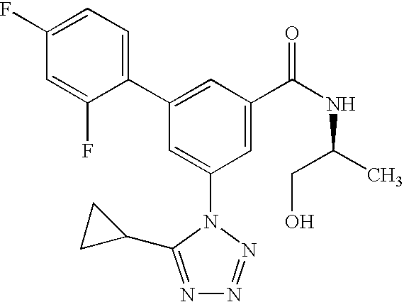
C1(C2=CC(C(NC(C)CO)=O)=CC(N3C(C4CC4)=NN=N3)=C2)=CC=C(F)C=C1F
